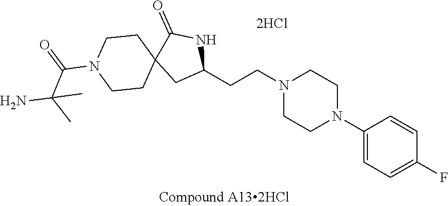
C1(N2CCN(CCC3NC(=O)C4(C3)CCN(C(C(N)(C)C)=O)CC4)CC2)=CC=C(F)C=C1
